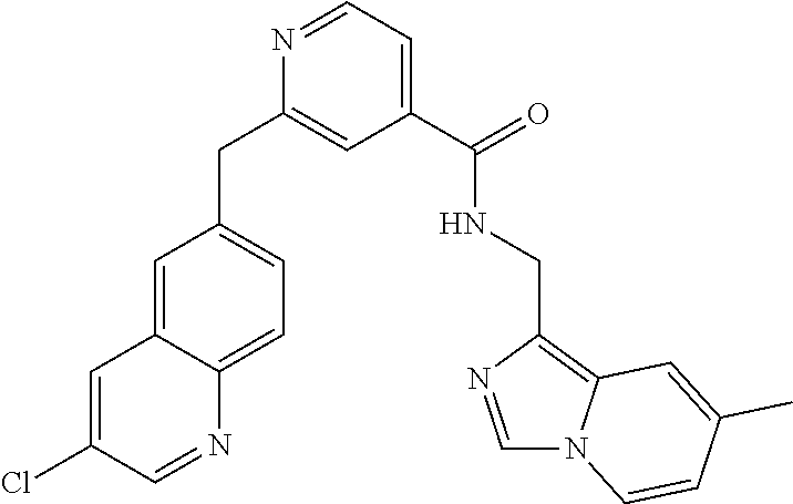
C1=C2C(=CC=C1CC1=CC(C(NCC3=C4N(C=N3)C=CC(C)=C4)=O)=CC=N1)N=CC(Cl)=C2
